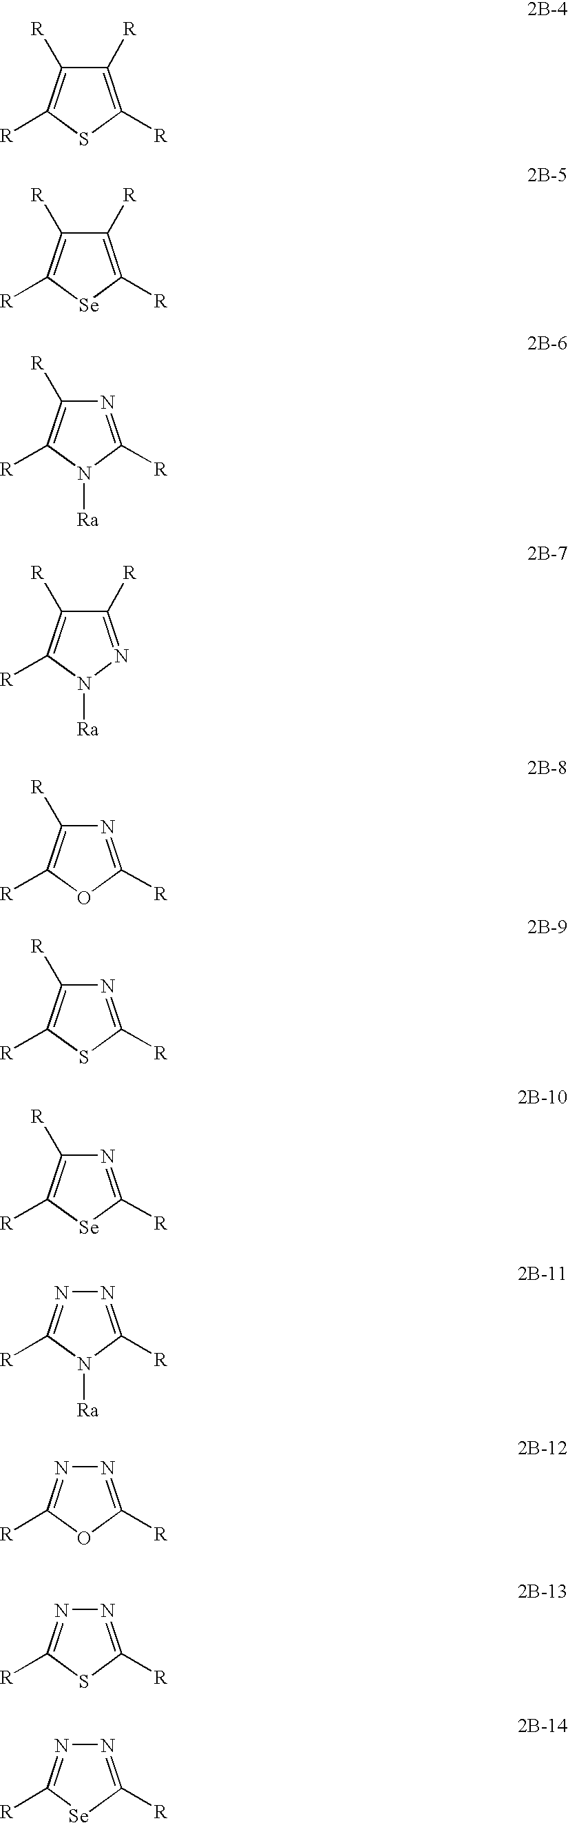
C1([R])=C([R])SC([R])=C1[R].C1([R])=C([R])[Se]C([R])=C1[R].N1=C([R])N([Ra])C([R])=C1[R].C1([R])=NN([Ra])C([R])=C1[R].N1=C([R])OC([R])=C1[R].N1=C([R])SC([R])=C1[R].N1=C([R])[Se]C([R])=C1[R].N1=C([R])N([Ra])C([R])=N1.N1=C([R])OC([R])=N1.N1=C([R])SC([R])=N1.N1=C([R])[Se]C([R])=N1
